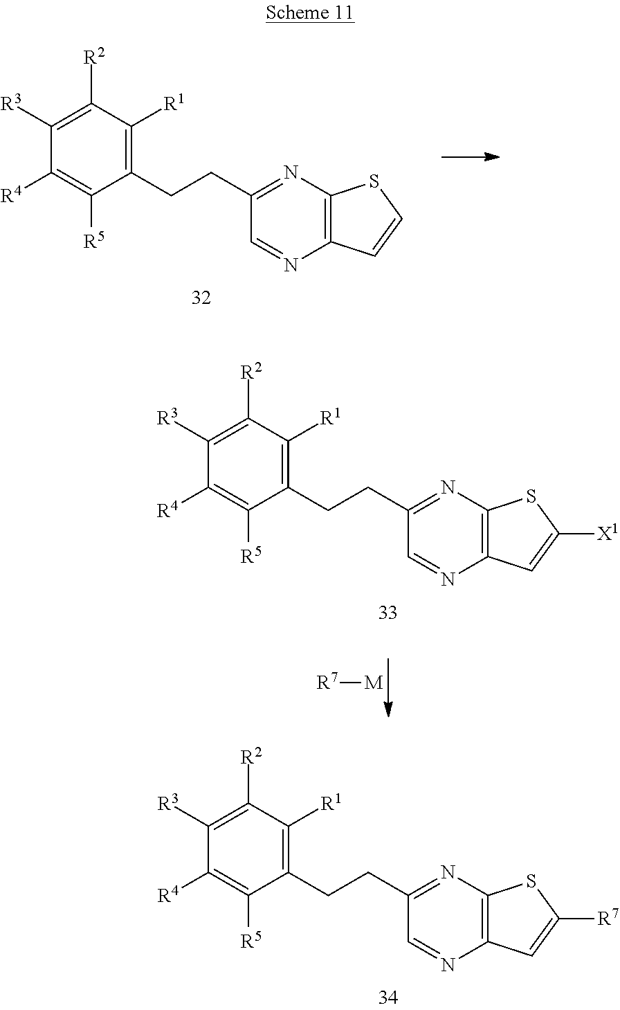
C1(CCC2=NC3=C(N=C2)C=C([R7])S3)=C([R1])C([R2])=C([R3])C([R4])=C1[R5].C1(CCC2=NC3=C(N=C2)C=CS3)=C([R1])C([R2])=C([R3])C([R4])=C1[R5].[R7][M].C1(CCC2=NC3=C(N=C2)C=C([X1])S3)=C([R1])C([R2])=C([R3])C([R4])=C1[R5]
